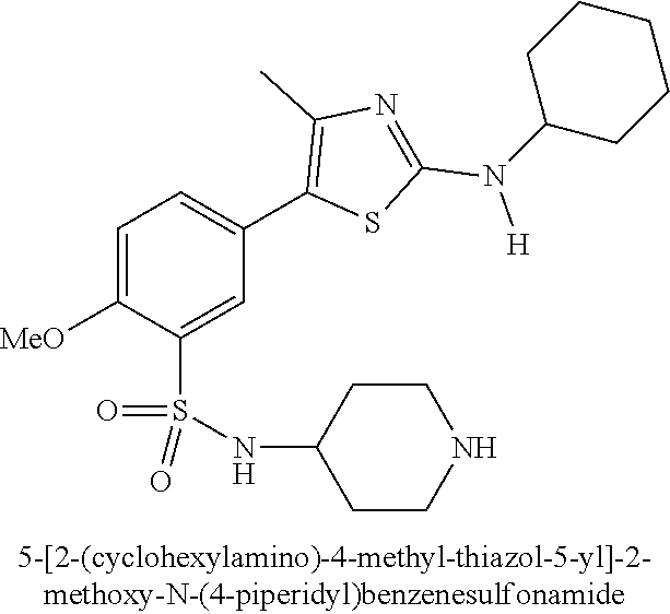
C1=C([MeO])C(S(NC2CCNCC2)(=O)=O)=CC(C2=C(C)N=C(N([H])C3CCCCC3)S2)=C1
